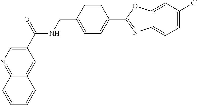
C1=CC(CNC(C2=CN=C3C(=C2)C=CC=C3)=O)=CC=C1C1=NC2=CC=C(Cl)C=C2O1
